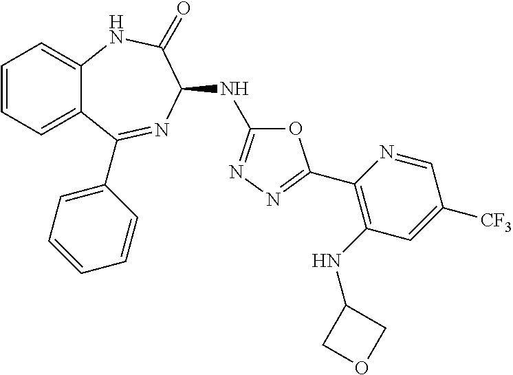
C1=CC=C2C(=C1)NC(=O)C(NC1=NN=C(C3=C(NC4COC4)C=C([CF3])C=N3)O1)N=C2C1=CC=CC=C1
